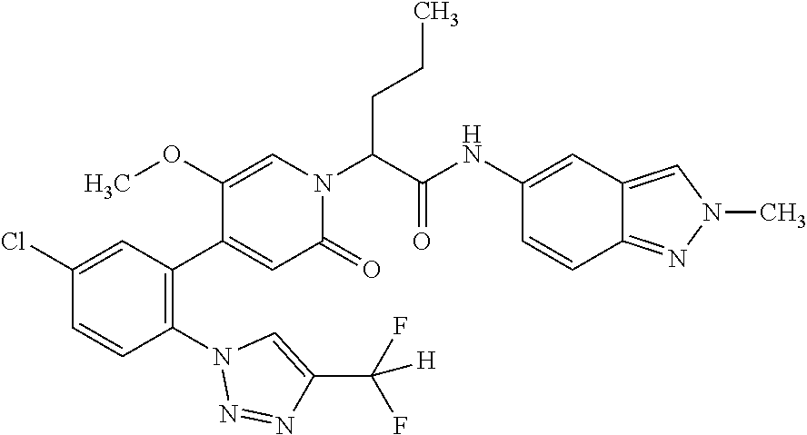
ClC1=CC(C2=CC(=O)N(C(C(NC3=CC4=CN(C)N=C4C=C3)=O)CCC)C=C2OC)=C(N2N=NC(C(F)(F)[H])=C2)C=C1
